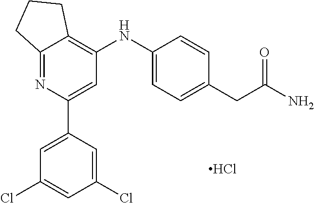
C12=NC(C3=CC(Cl)=CC(Cl)=C3)=CC(NC3=CC=C(CC(N)=O)C=C3)=C1CCC2.Cl
